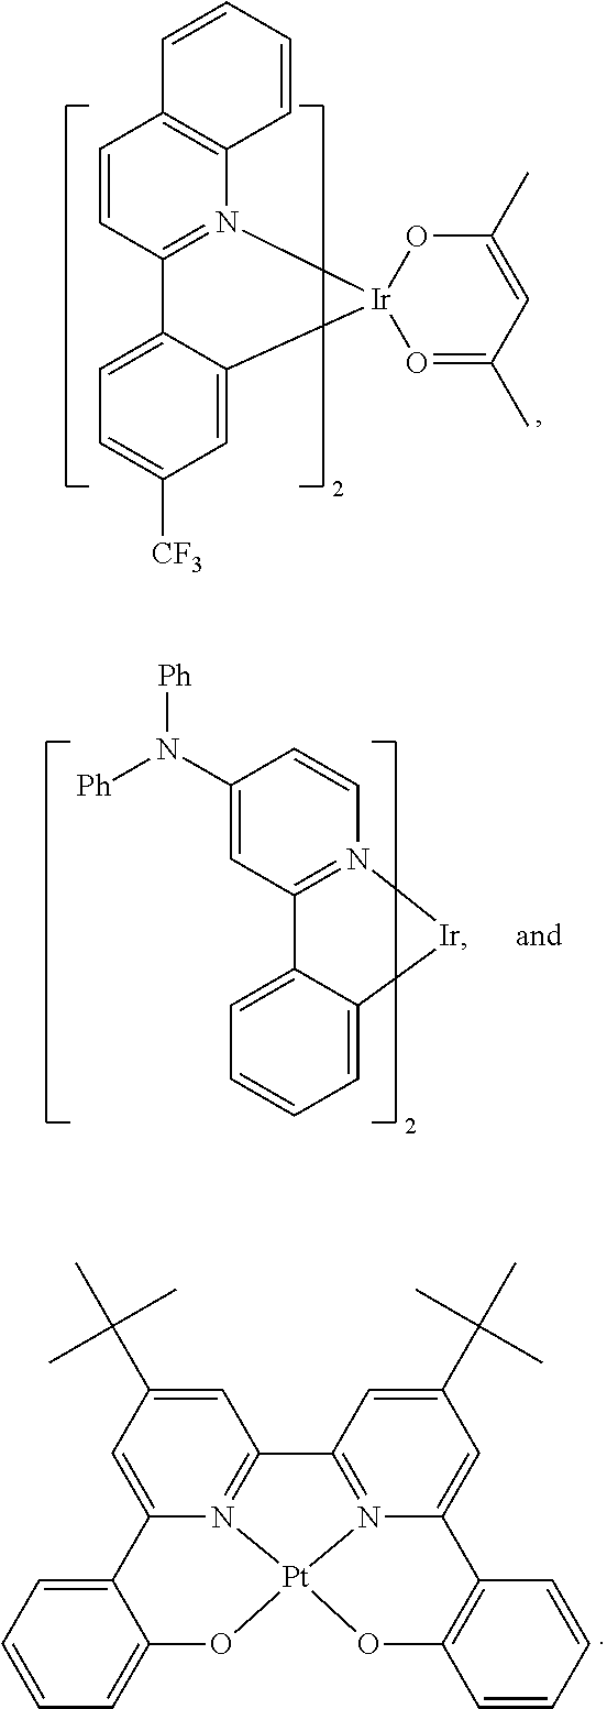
C12=CC=C([CF3])C=C1[Ir]1(N3=C2C=CC2=C3C=CC=C2)O=C(C)C=C(C)O1.C12=CC=CC=C1[Ir]N1=C2C=C(N([Ph])[Ph])C=C1.C1=C(C(C)(C)C)C=C2N3=C1C1=N4[Pt]3(OC3=CC=CC=C23)OC2=C(C4=CC(C(C)(C)C)=C1)C=CC=C2
